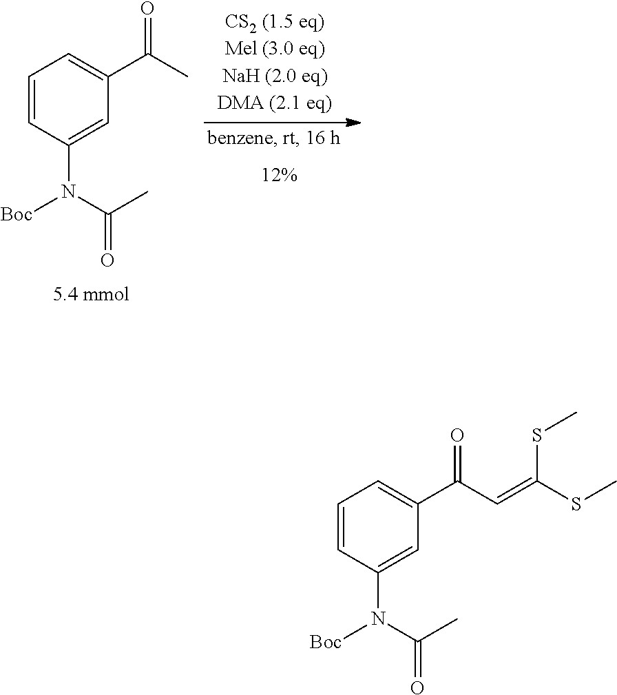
C1=CC(N(C(=O)C)[Boc])=CC(C(C)=O)=C1.C1=CC(N(C(=O)C)[Boc])=CC(C(C=C(SC)SC)=O)=C1
